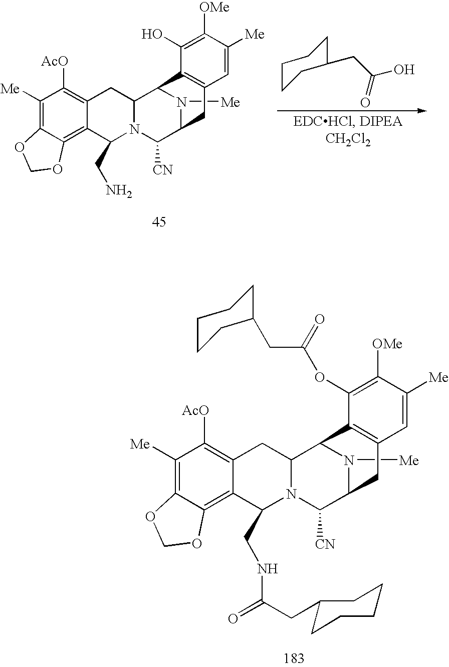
C1CCC(CC(O)=O)CC1.C1([Me])=C2C(=C3C(=C1[AcO])CC1N(C3CN)C([CN])C3N([Me])C1C1=C(C3)C=C([Me])C([OMe])=C1O)OCO2.C1([Me])=C2C(=C3C(=C1[AcO])CC1N(C3CNC(=O)CC3CCCCC3)C([CN])C3N([Me])C1C1=C(C3)C=C([Me])C([OMe])=C1OC(CC1CCCCC1)=O)OCO2
